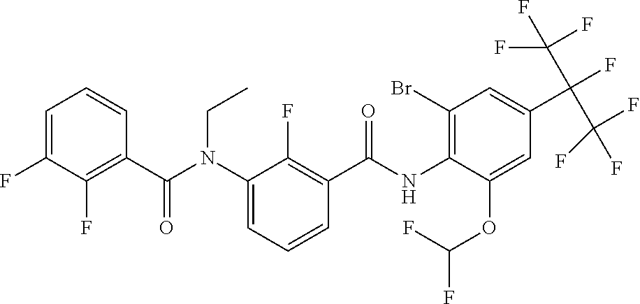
C1=C(F)C(F)=C(C(N(C2=CC=CC(C(=O)NC3=C(Br)C=C(C(F)(C(F)(F)F)C(F)(F)F)C=C3OC(F)F)=C2F)CC)=O)C=C1
